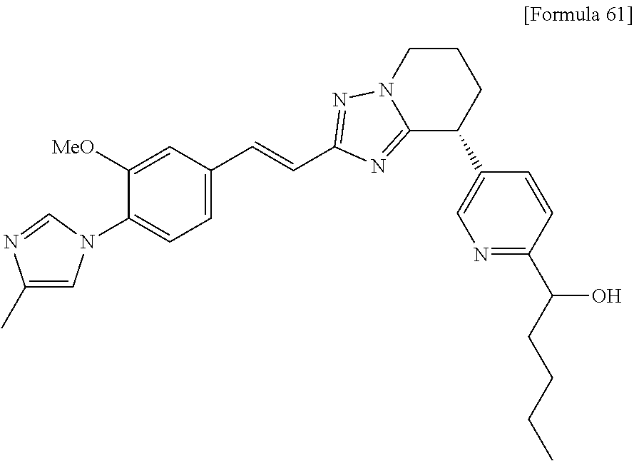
C1(C)=CN(C2=CC=C(C=CC3=NN4CCCC(C5=CN=C(C(O)CCCC)C=C5)C4=N3)C=C2[MeO])C=N1
